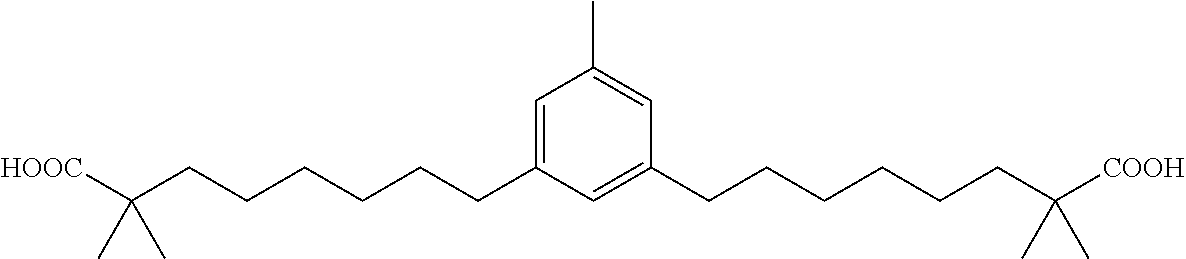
C1=C(CCCCCCC([HOOC])(C)C)C=C(CCCCCCC([COOH])(C)C)C=C1C
